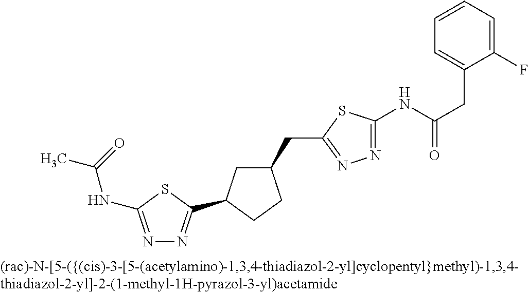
C(C(NC1=NN=C(CC2CC(C3=NN=C(NC(C)=O)S3)CC2)S1)=O)C1=CC=CC=C1F
